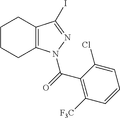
C1CCC2=C(C1)C(I)=NN2C(=O)C1=C([F3C])C=CC=C1Cl
